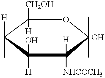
C1([CH2OH])([H])C([H])(C)C([H])(O)C([H])([NHCOCH3])C(C)(C)O1.O
